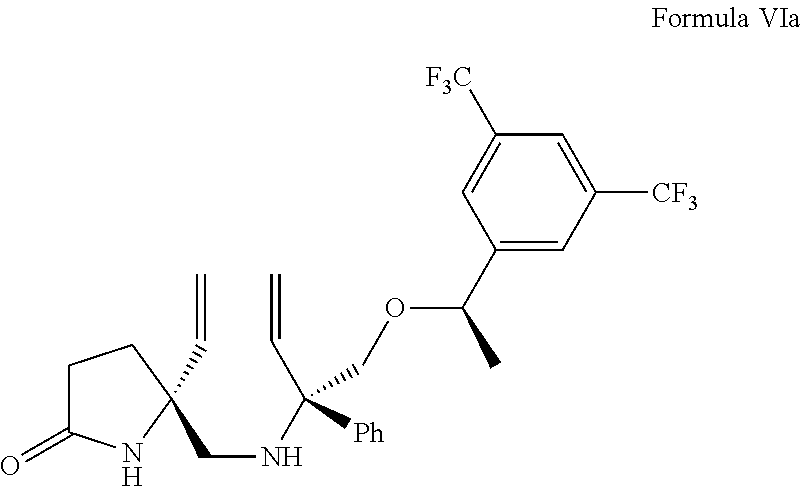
C1(C(OCC([Ph])(C=C)NCC2(C=C)CCC(=O)N2)C)=CC([CF3])=CC([F3C])=C1
